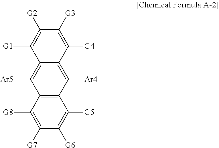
C12=C(C([G8])=C([G7])C([G6])=C1[G5])C([Ar5])=C1C(=C2[Ar4])C([G4])=C([G3])C([G2])=C1[G1]
